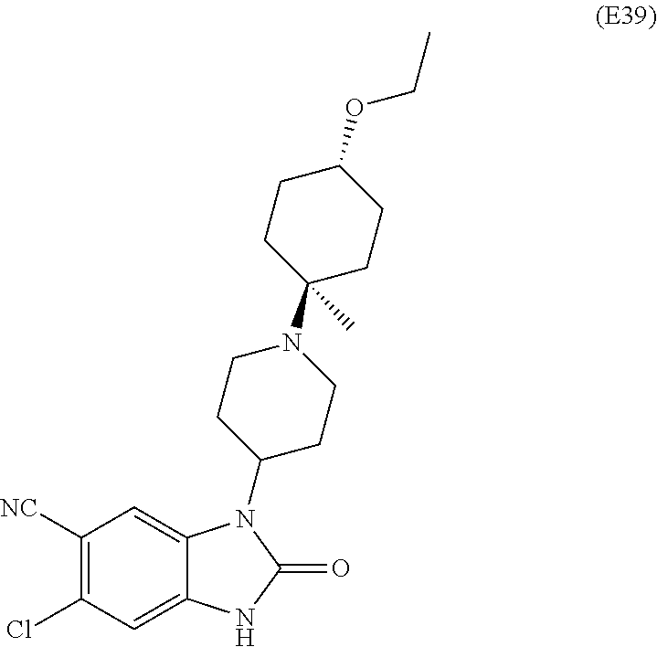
C1([NC])=C(Cl)C=C2C(=C1)N(C1CCN(C3(C)CCC(OCC)CC3)CC1)C(=O)N2
